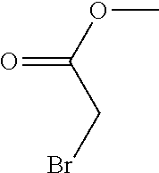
O=C(OC)CBr
